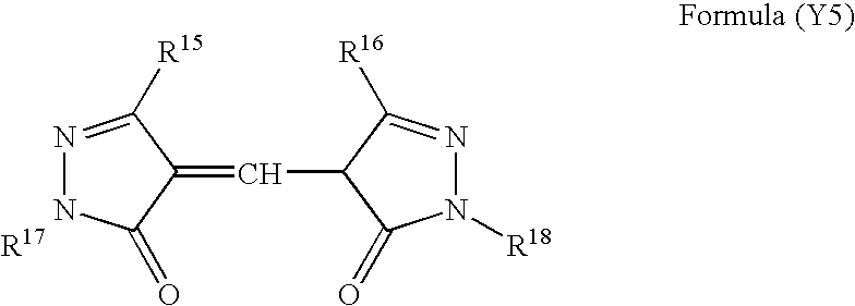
N1=C([R15])C(=CC2C(=O)N([R18])N=C2[R16])C(=O)N1.[R17]
